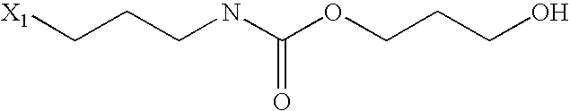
[X1]CCCNC(OCCCO)=O
